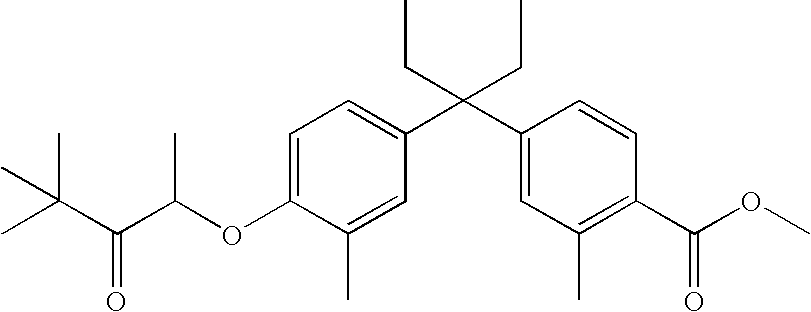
C1=C(C)C(OC(C(C(C)(C)C)=O)C)=CC=C1C(C1=CC(C)=C(C(OC)=O)C=C1)(CC)CC
